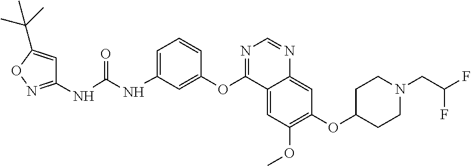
C1(NC(NC2=CC=CC(OC3=NC=NC4=CC(OC5CCN(CC(F)F)CC5)=C(OC)C=C34)=C2)=O)=NOC(C(C)(C)C)=C1
